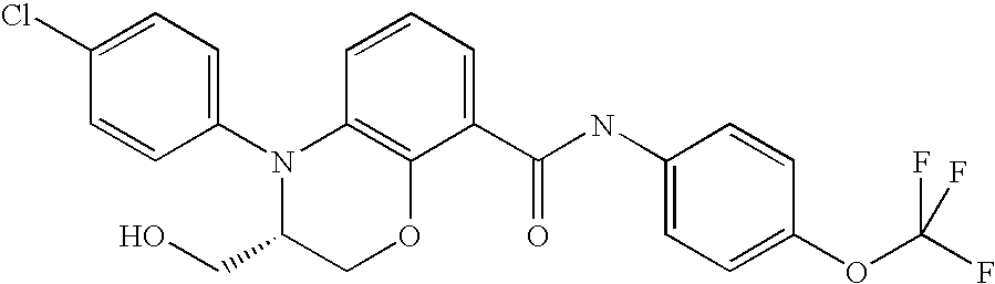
C1(N2C(CO)COC3=C2C=CC=C3C(NC2=CC=C(OC(F)(F)F)C=C2)=O)=CC=C(Cl)C=C1
